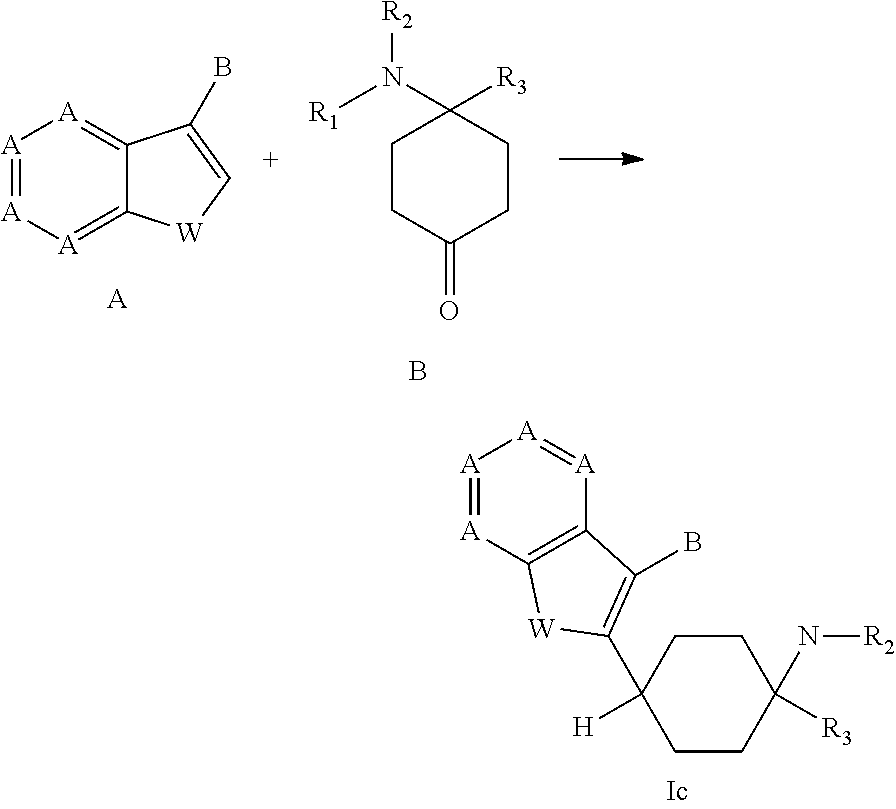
[A]1=[A][A]=C2C(=[A]1)C(B)=C[W]2.[A].C1CC(=O)CCC1(N([R1])[R2])[R3].B.C1([H])(C2=C(B)C3=C([A]=[A][A]=[A]3)[W]2)CCC([R3])(N[R2])CC1
